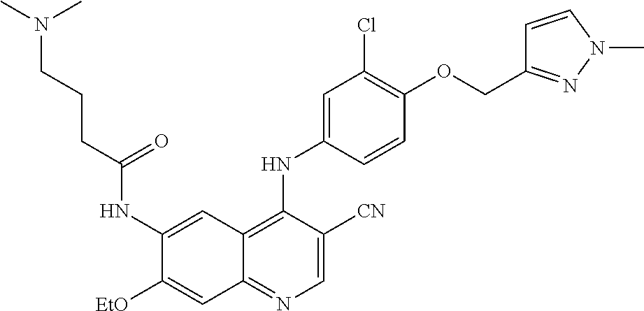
C1=C([CN])C(NC2=CC(Cl)=C(OCC3=NN(C)C=C3)C=C2)=C2C(=N1)C=C([EtO])C(NC(CCCN(C)C)=O)=C2
